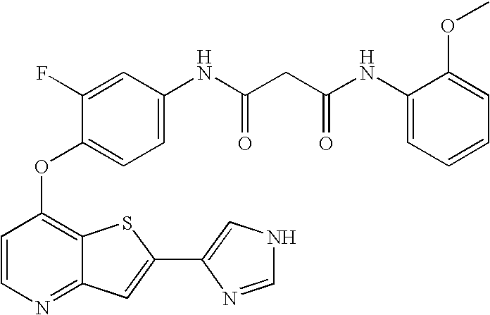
C1=CC(OC2=CC=C(NC(CC(NC3=CC=CC=C3OC)=O)=O)C=C2F)=C2C(=N1)C=C(C1=CNC=N1)S2
